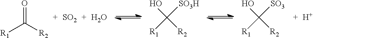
O=C([R2])[R1].[SO2].O.OC([SO3H])([R2])[R1].OC([SO3])([R2])[R1].[H]
